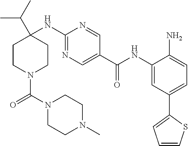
C1CN(C(N2CCN(C)CC2)=O)CCC1(NC1=NC=C(C(NC2=CC(C3=CC=CS3)=CC=C2N)=O)C=N1)C(C)C
